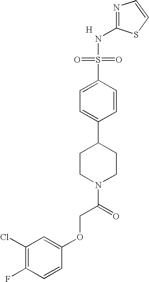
[H].N1=C(NS(=O)(=O)C2=CC=C(C3CCN(C(COC4=CC(Cl)=C(F)C=C4)=O)CC3)C=C2)SC=C1
